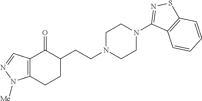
C12=C(C(=O)C(CCN3CCN(C4=NSC5=C4C=CC=C5)CC3)CC1)C=NN2[Me]
